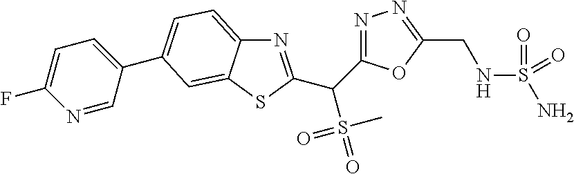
N1=C(C(C2=NC3=CC=C(C4=CC=C(F)N=C4)C=C3S2)S(=O)(=O)C)OC(CNS(N)(=O)=O)=N1
